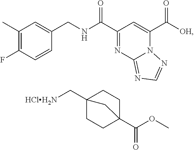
C1(C)=C(F)C=CC(CNC(C2=NC3=NC=NN3C(C([OH])=O)=C2)=O)=C1.C12(C[HClH2N])CCC(C(OC)=O)(CC1)C2
